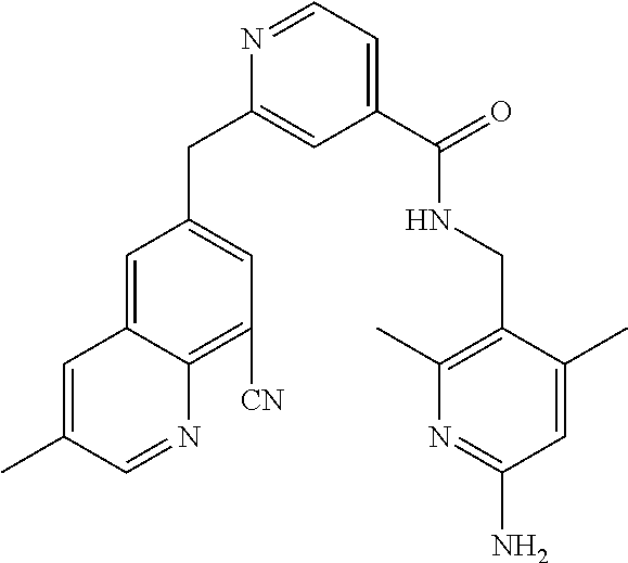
C1=C2C(=C([CN])C=C1CC1=CC(C(=O)NCC3=C(C)N=C(N)C=C3C)=CC=N1)N=CC(C)=C2
